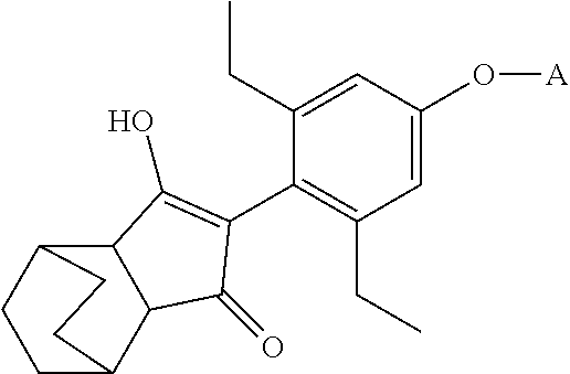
C1=C(O[A])C=C(CC)C(C2=C(O)C3C(C4CCC3CC4)C2=O)=C1CC
